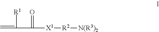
C=C([R1])C(=O)[X1][R2][N(R3)2]
